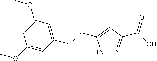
C(CC1=CC(OC)=CC(OC)=C1)C1=CC(C(O)=O)=NN1
